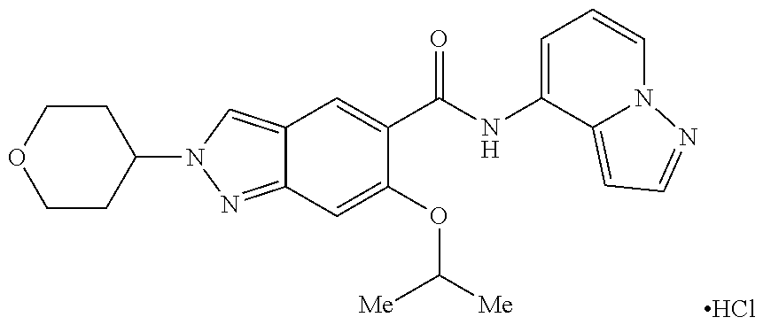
C12=CN(C3CCOCC3)N=C1C=C(OC([Me])[Me])C(C(NC1=CC=CN3C1=CC=N3)=O)=C2.Cl
